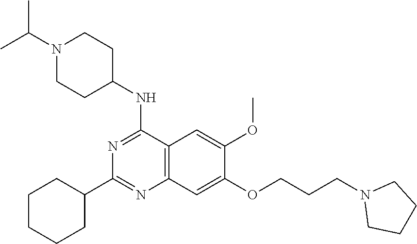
C1CN(CCCOC2=CC3=C(C(NC4CCN(C(C)C)CC4)=NC(C4CCCCC4)=N3)C=C2OC)CC1
